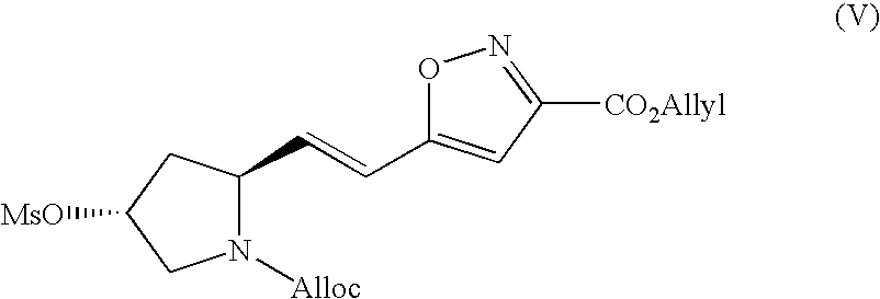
N1([Alloc])C(C=CC2=CC([CO2Allyl])=NO2)CC([MsO])C1
